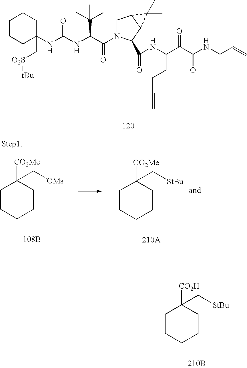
N(C(C(N1CC2C(C1C(NC(C(C(NCC=C)=O)=O)CCC#C)=O)C2(C)C)=O)C(C)(C)C)C(NC1(C[O2S][tBu])CCCCC1)=O.C1CCCCC1([CO2Me])C[OMs].[108B].C1CCCCC1([CO2Me])C[StBu].[210A].C1CCCCC1([CO2H])C[StBu].[210B]
